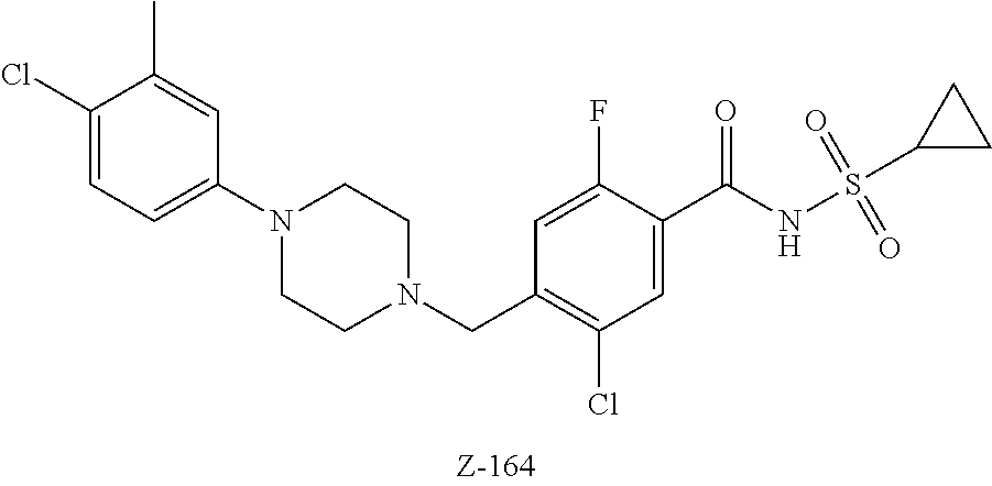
C1(Cl)=CC=C(N2CCN(CC3=C(Cl)C=C(C(NS(C4CC4)(=O)=O)=O)C(F)=C3)CC2)C=C1C
